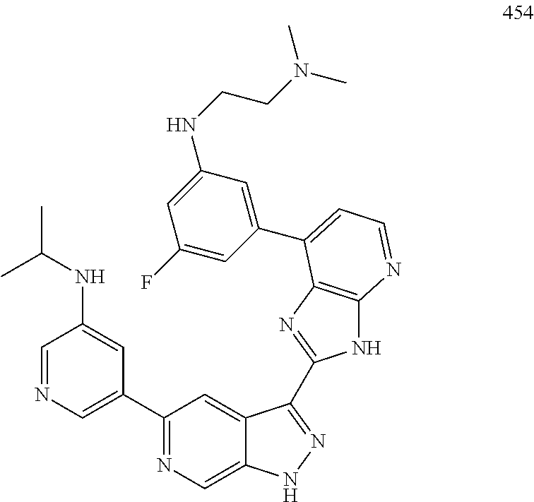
N(C1=CC(C2=NC=C3C(=C2)C(C2=NC4=C(N2)N=CC=C4C2=CC(NCCN(C)C)=CC(F)=C2)=NN3)=CN=C1)C(C)C
